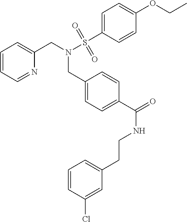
C1=CC=NC(CN(S(C2=CC=C(OCC)C=C2)(=O)=O)CC2=CC=C(C(=O)NCCC3=CC=CC(Cl)=C3)C=C2)=C1
